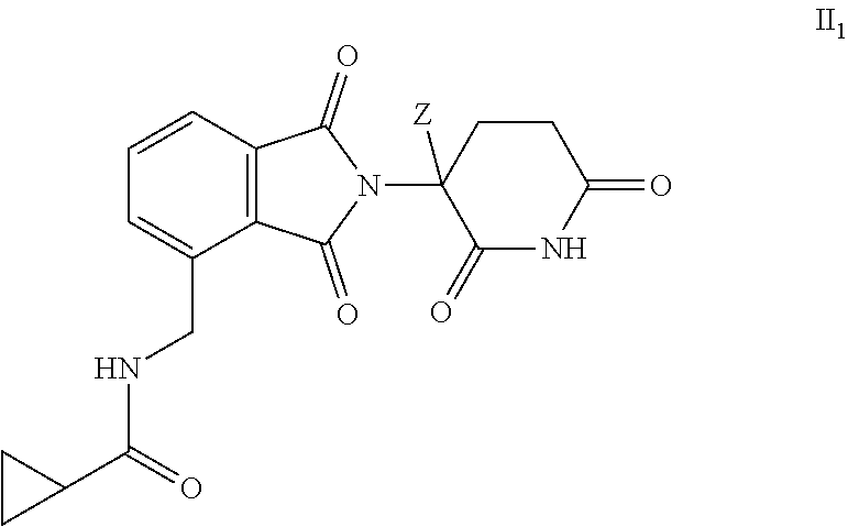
N1C(=O)CCC(N2C(=O)C3=C(C=CC=C3CNC(C3CC3)=O)C2=O)([Z])C1=O
